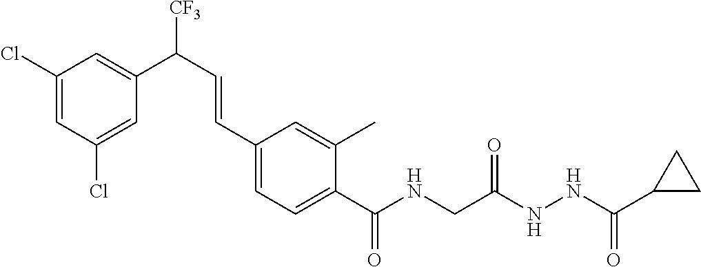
C1(Cl)=CC(Cl)=CC(C([CF3])C=CC2=CC=C(C(NCC(NNC(C3CC3)=O)=O)=O)C(C)=C2)=C1
